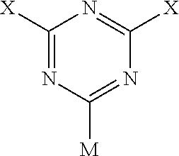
C1([X])=NC([M])=NC([X])=N1
